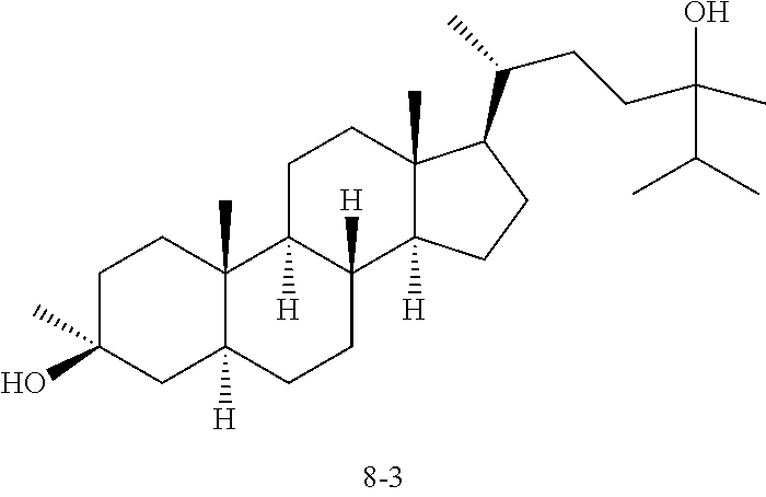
C1C(O)(C)CC2([H])C(C)(C1)C1([H])C([H])(CC2)C2([H])C(C)(CC1)C(C(CCC(C)(O)C(C)C)C)CC2
